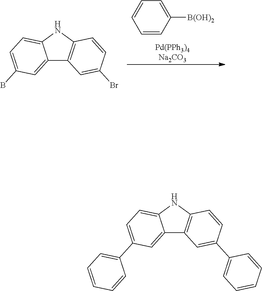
C12=CC(B)=CC=C1NC1=C2C=C(Br)C=C1.C1=CC=C([B(OH)2])C=C1.C12=CC(C3=CC=CC=C3)=CC=C1NC1=C2C=C(C2=CC=CC=C2)C=C1
